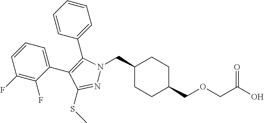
C1(CN2N=C(SC)C(C3=CC=CC(F)=C3F)=C2C2=CC=CC=C2)CCC(COCC(O)=O)CC1
